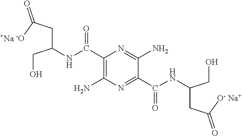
C(NC(C1=C(N)N=C(C(NC(CC([O- Na+])=O)CO)=O)C(N)=N1)=O)(CC([+Na -O])=O)CO
